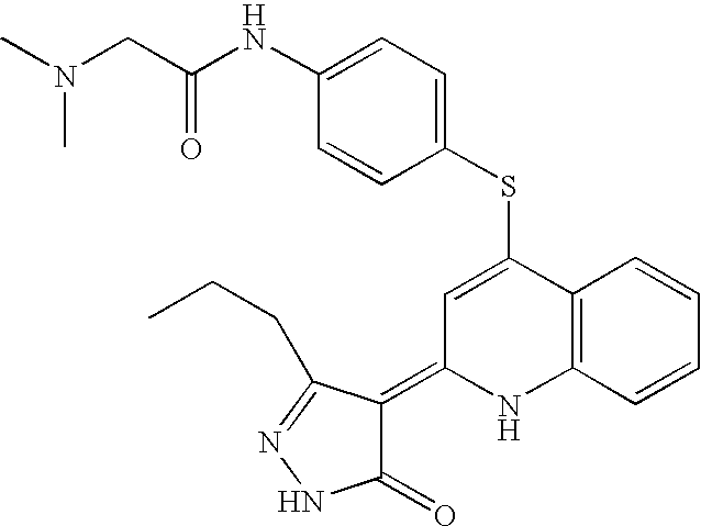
S(C1=CC(=C2C(=O)NN=C2CCC)NC2=C1C=CC=C2)C1=CC=C(NC(CN(C)C)=O)C=C1
